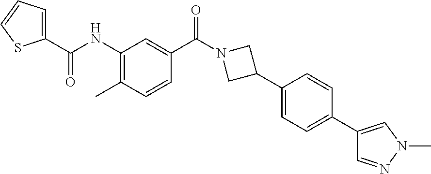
CC1=C(NC(C2=CC=CS2)=O)C=C(C(N2CC(C3=CC=C(C4=CN(C)N=C4)C=C3)C2)=O)C=C1
